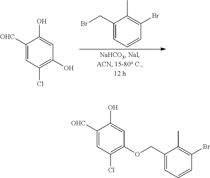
C1(CBr)=CC=CC(Br)=C1C.C1([OHC])=CC(Cl)=C(O)C=C1O.C1([OHC])=CC(Cl)=C(OCC2=CC=CC(Br)=C2C)C=C1O
